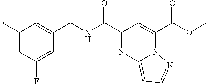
C1(C(NCC2=CC(F)=CC(F)=C2)=O)=NC2=CC=NN2C(C(OC)=O)=C1
